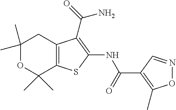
C1(C)(C)OC(C)(C)C2=C(C1)C(C(N)=O)=C(NC(=O)C1=C(C)ON=C1)S2
